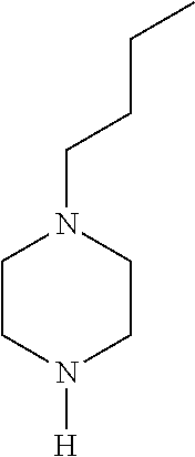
C1CN([H])CCN1CCCC
